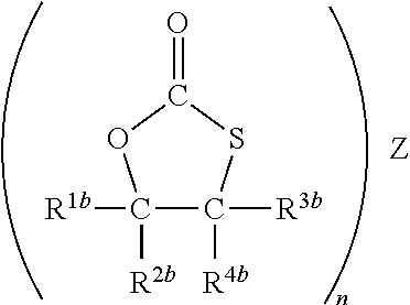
C1([R1b])([R2b])C([R3b])([R4b])SC(=O)O1
